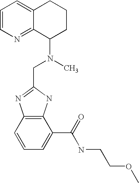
C1=CN=C2C(=C1)CCCC2N(CC1=NC2=C(N1)C(C(=O)NCCOC)=CC=C2)C
